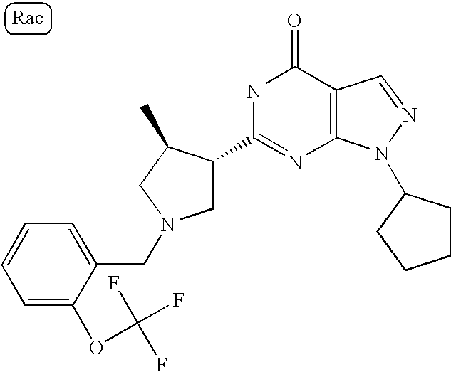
N1C(C2CN(CC3=CC=CC=C3OC(F)(F)F)CC2C)=NC2=C(C1=O)C=NN2C1CCCC1
